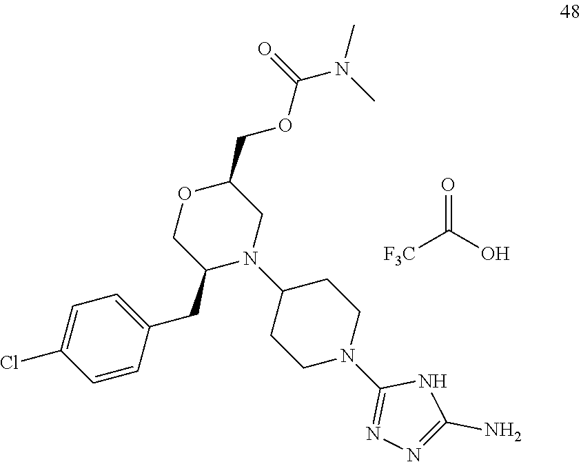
[F3C]C(O)=O.C1=CC(CC2N(C3CCN(C4=NN=C(N)N4)CC3)CC(COC(N(C)C)=O)OC2)=CC=C1Cl
